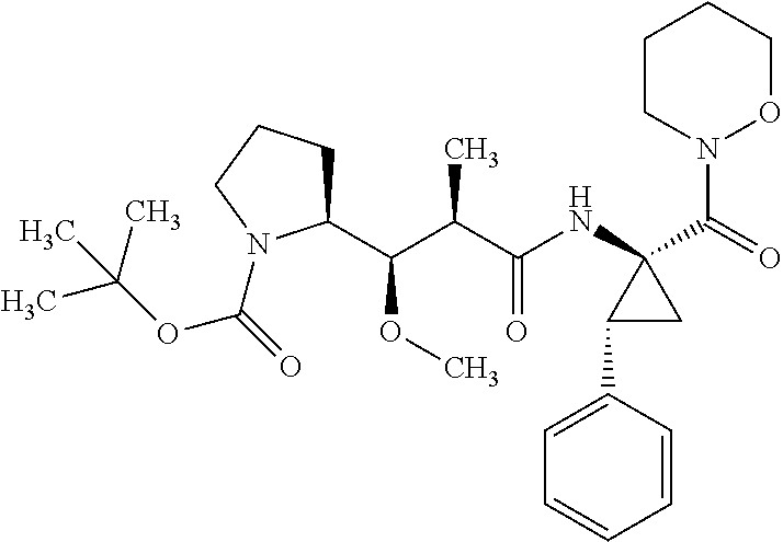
C1(C(C(C(NC2(C(=O)N3OCCCC3)C(C3=CC=CC=C3)C2)=O)C)OC)CCCN1C(=O)OC(C)(C)C
